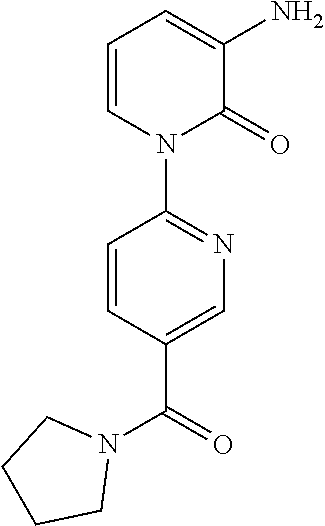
C1=CN(C2=NC=C(C(=O)N3CCCC3)C=C2)C(=O)C(N)=C1
